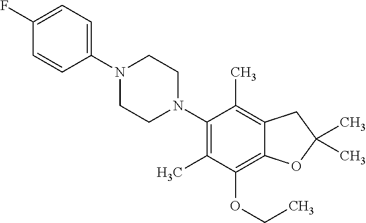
C1(F)=CC=C(N2CCN(C3=C(C)C(OCC)=C4C(=C3C)CC(C)(C)O4)CC2)C=C1
